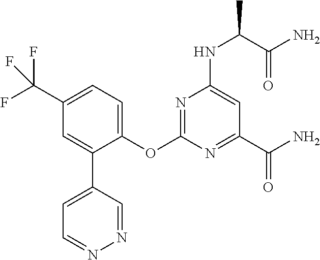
C1=C(C2=CC=NN=C2)C(OC2=NC(NC(C)C(N)=O)=CC(C(N)=O)=N2)=CC=C1C(F)(F)F
